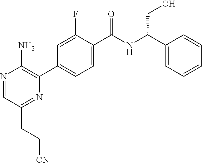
N1=CC(CC[CN])=NC(C2=CC=C(C(NC(C3=CC=CC=C3)CO)=O)C(F)=C2)=C1N
